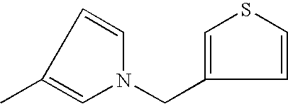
N1(CC2=CSC=C2)C=C(C)C=C1
